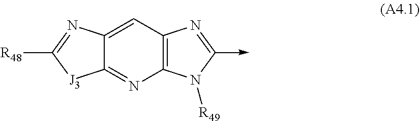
C12=C(C=C3C(=N1)[J3]C([R48])=N3)N=C(->C)N2[R49]
